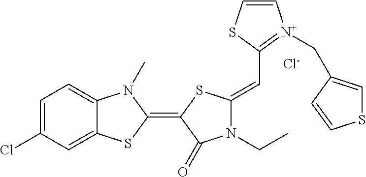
[Cl-].C1=C(Cl)C=C2C(=C1)N(C)C(=C1SC(=CC3=[N+](CC4=CSC=C4)C=CS3)N(CC)C1=O)S2
